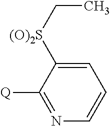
N1=C([Q])C([(O)2S]CC)=CC=C1
